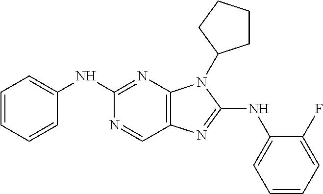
C1(NC2=CC=CC=C2)=NC2=C(C=N1)N=C(NC1=CC=CC=C1F)N2C1CCCC1
